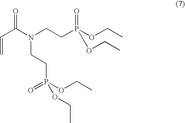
C(C(N(CCP(OCC)(OCC)=O)CCP(OCC)(=O)OCC)=O)=C
